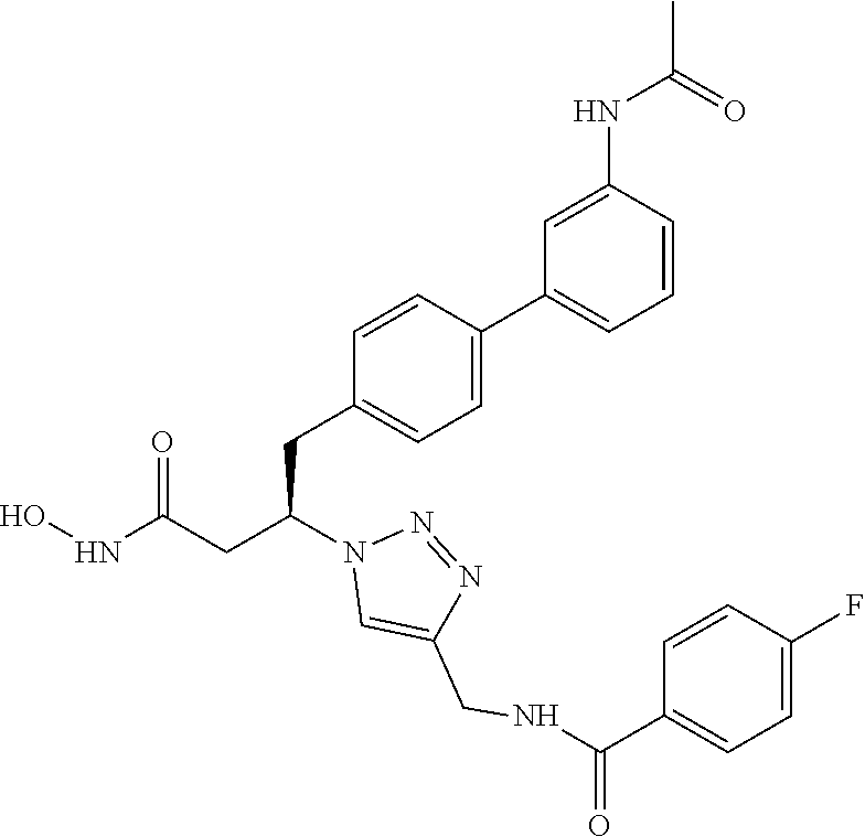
C1(CC(CC(NO)=O)N2C=C(CNC(C3=CC=C(F)C=C3)=O)N=N2)=CC=C(C2=CC=CC(NC(C)=O)=C2)C=C1
